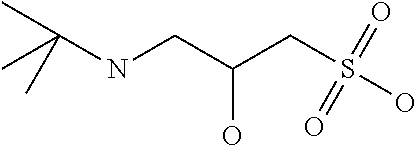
CC(NCC(CS(O)(=O)=O)O)(C)C
